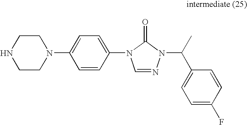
C1CN(C2=CC=C(N3C=NN(C(C)C4=CC=C(F)C=C4)C3=O)C=C2)CCN1
